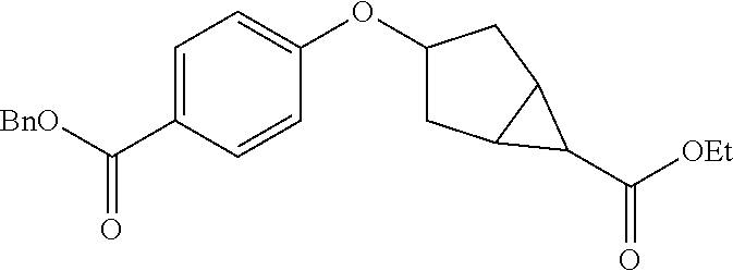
C1=C(C([BnO])=O)C=CC(OC2CC3C(C2)C3C([OEt])=O)=C1
